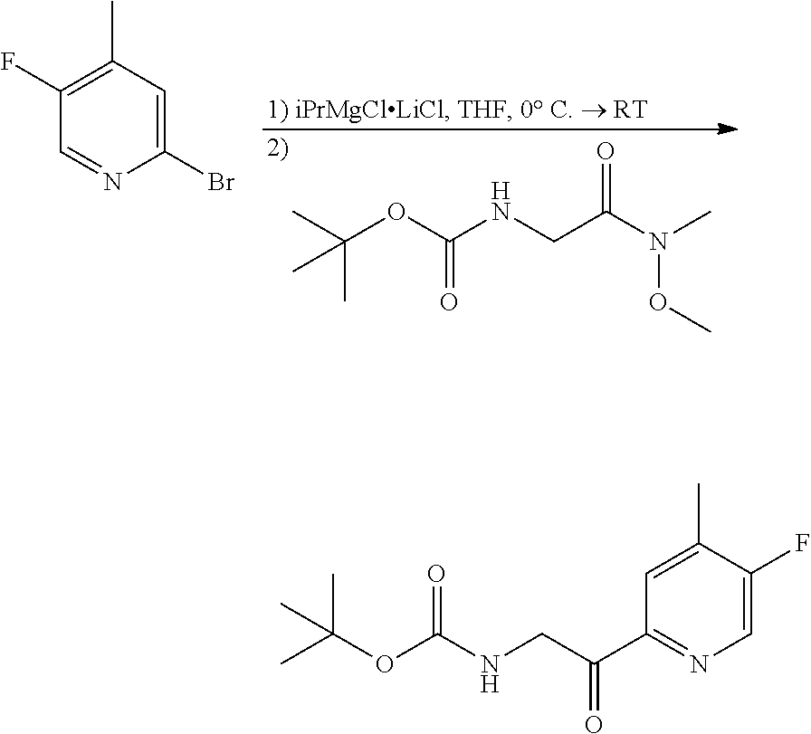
C(OC(NCC(N(C)OC)=O)=O)(C)(C)C.C1(F)=C(C)C=C(Br)N=C1.CC(OC(NCC(C1=NC=C(F)C(C)=C1)=O)=O)(C)C
